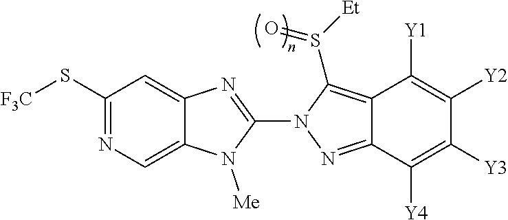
C12=CN=C(S[F3C])C=C1N=C(N1N=C3C(=C1S([Et])=O)C([Y1])=C([Y2])C([Y3])=C3[Y4])N2[Me]
